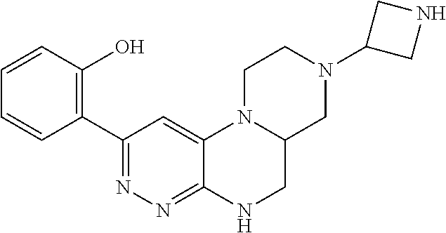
N1(C2CNC2)CC2N(CC1)C1=CC(C3=C(O)C=CC=C3)=NN=C1NC2
